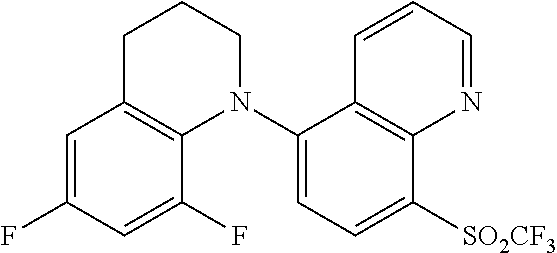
C1=C(F)C=C(F)C2=C1CCCN2C1=CC=C([SO2CF3])C2=C1C=CC=N2
